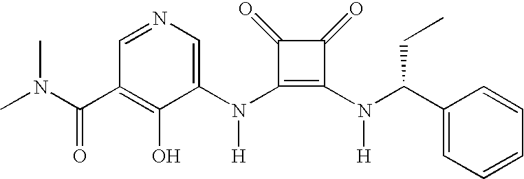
N(C1=C(N(C(C2=CC=CC=C2)CC)[H])C(=O)C1=O)(C1=CN=CC(C(N(C)C)=O)=C1O)[H]
